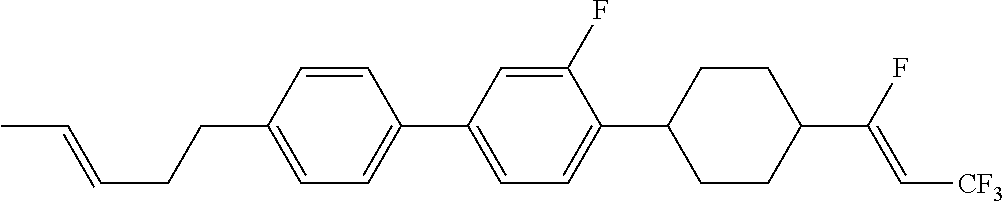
C1=C(CCC=CC)C=CC(C2=CC=C(C3CCC(C(F)=C[CF3])CC3)C(F)=C2)=C1
